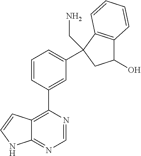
N1=CN=C2C(=C1C1=CC(C3(CN)C4=C(C(O)C3)C=CC=C4)=CC=C1)C=CN2
